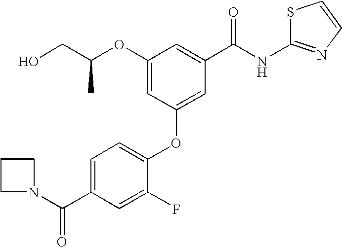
O(C1=CC(OC2=CC=C(C(N3CCC3)=O)C=C2F)=CC(C(NC2=NC=CS2)=O)=C1)C(CO)C
